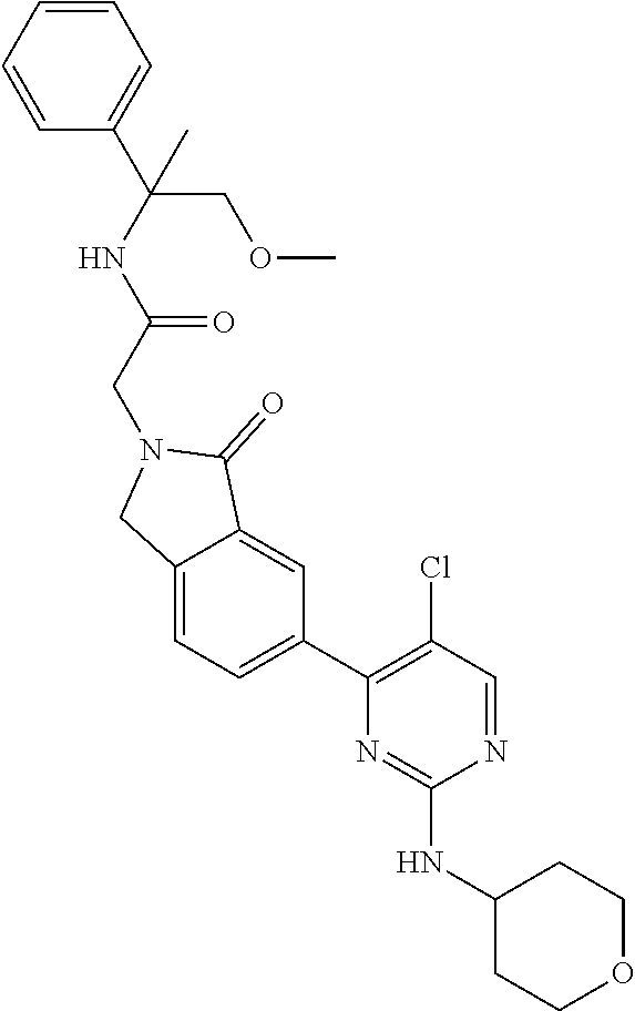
N1=CC(Cl)=C(C2=CC=C3C(=C2)C(=O)N(CC(NC(C2=CC=CC=C2)(COC)C)=O)C3)N=C1NC1CCOCC1
